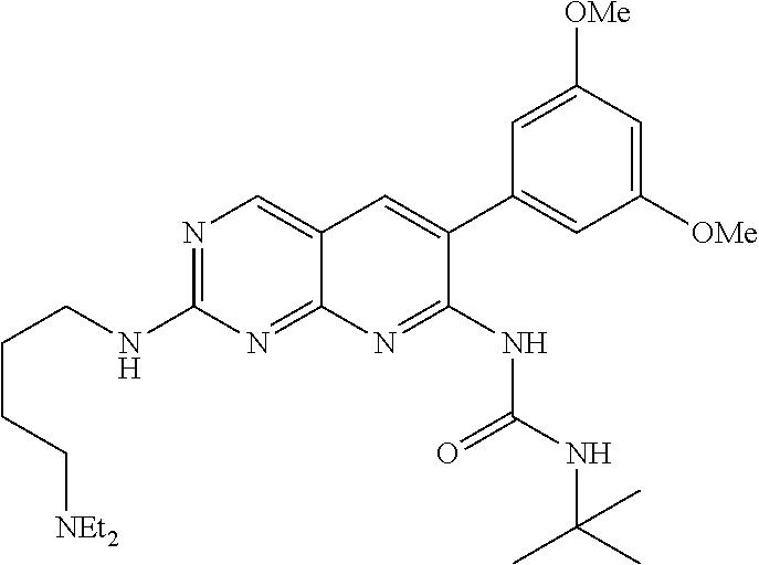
N1=C(NCCCC[NEt2])N=C2C(=C1)C=C(C1=CC([OMe])=CC([OMe])=C1)C(NC(=O)NC(C)(C)C)=N2
